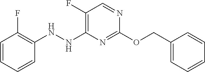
C1(NNC2=C(F)C=NC(OCC3=CC=CC=C3)=N2)=C(F)C=CC=C1
